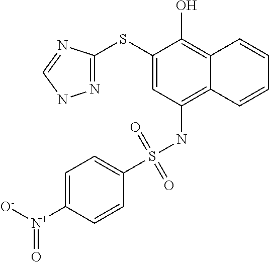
N1=C(SC2=CC(NS(C3=CC=C([N+]([O-])=O)C=C3)(=O)=O)=C3C(=C2O)C=CC=C3)N=CN1
